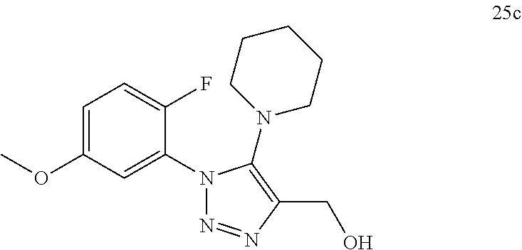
C1=C(OC)C=C(N2N=NC(CO)=C2N2CCCCC2)C(F)=C1
